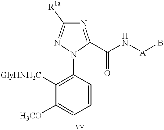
C1=CC(N2C(C(N[A]B)=O)=NC([R1a])=N2)=C([GlyHNH2C])C([H3CO])=C1
